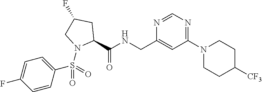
N1(C2=NC=NC(CNC(C3CC(F)CN3S(=O)(=O)C3=CC=C(F)C=C3)=O)=C2)CCC([CF3])CC1
